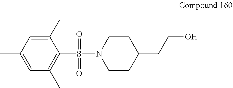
C1CN(S(=O)(C2=C(C)C=C(C)C=C2C)=O)CCC1CCO
